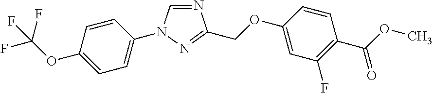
N1=CN(C2=CC=C(OC(F)(F)F)C=C2)N=C1COC1=CC(F)=C(C(OC)=O)C=C1
